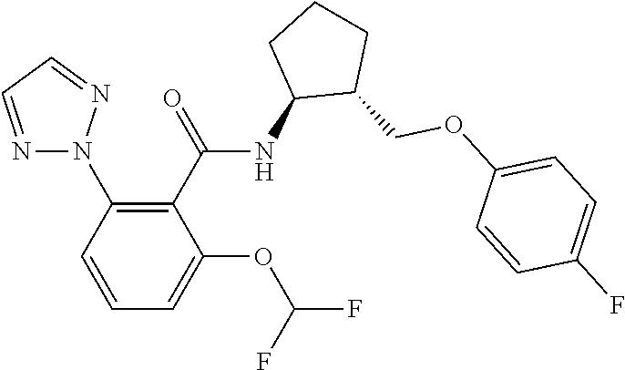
N1(C2=C(C(=O)NC3C(COC4=CC=C(F)C=C4)CCC3)C(OC(F)F)=CC=C2)N=CC=N1
